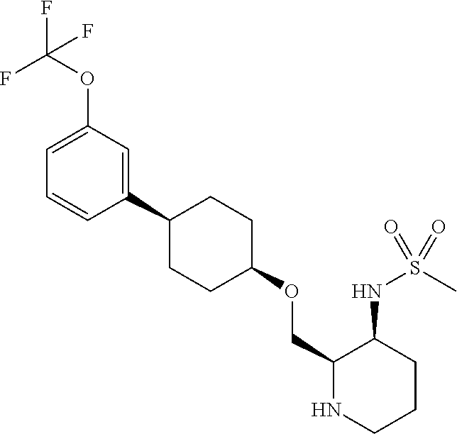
C1(C2CCC(OCC3NCCCC3NS(C)(=O)=O)CC2)=CC(OC(F)(F)F)=CC=C1
